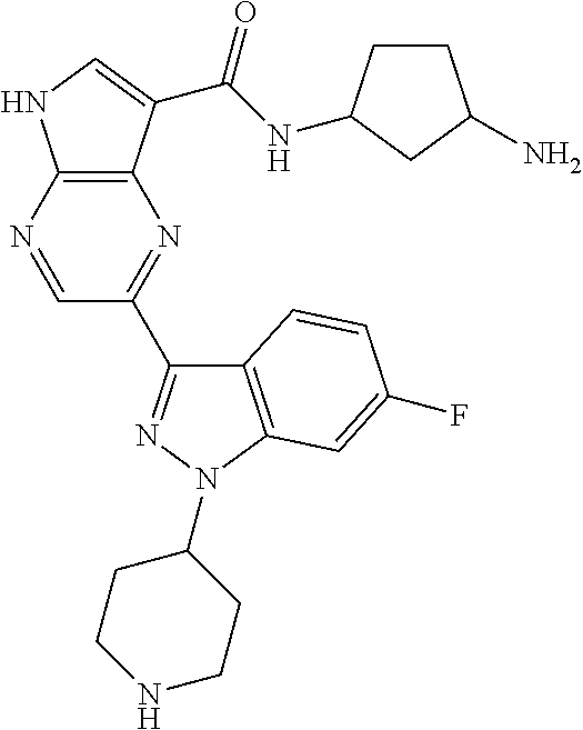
C12=C(C(C(NC3CCC(N)C3)=O)=CN1)N=C(C1=NN(C3CCNCC3)C3=C1C=CC(F)=C3)C=N2
